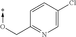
C1=CC(Cl)=CN=C1CO->*
